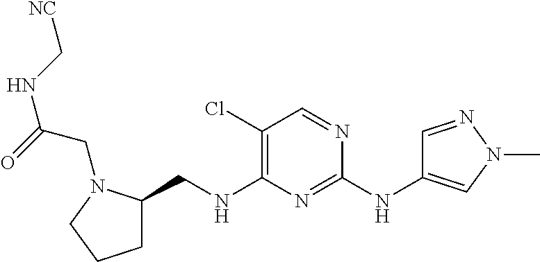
C1(Cl)=C(NCC2CCCN2CC(NC[NC])=O)N=C(NC2=CN(C)N=C2)N=C1
